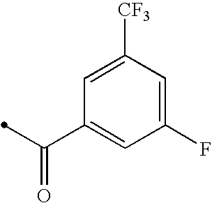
C1(F)=CC([CF3])=CC(C(=O)C)=C1
